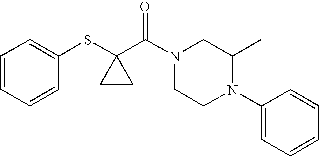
C1=CC=CC(SC2(C(=O)N3CCN(C4=CC=CC=C4)C(C)C3)CC2)=C1
